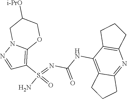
C(NC1=C2C(=NC3=C1CCC3)CCC2)(N=S(N)(=O)C1=C2N(N=C1)CC([i-PrO])CO2)=O
